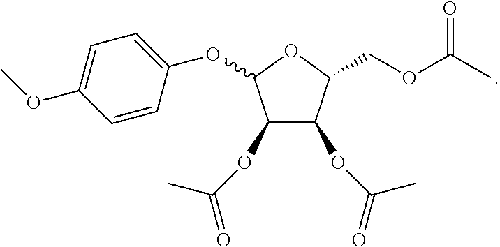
C1=CC(OC2C(OC(=O)C)C(OC(=O)C)C(COC(C)=O)O2)=CC=C1OC
